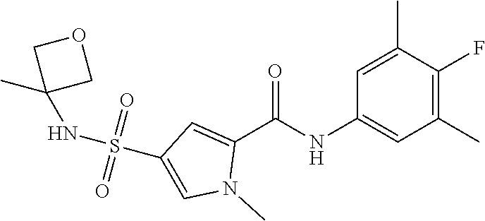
N(S(=O)(=O)C1=CN(C)C(C(NC2=CC(C)=C(F)C(C)=C2)=O)=C1)C1(C)COC1
